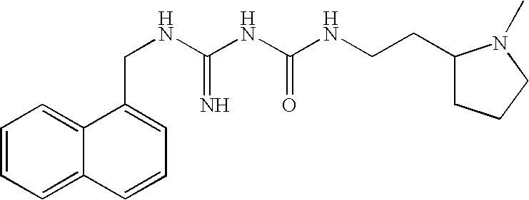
C1=CC=C2C(=C1)C(CNC(NC(NCCC1CCCN1C)=O)=N)=CC=C2
